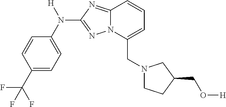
C1=CC(C(F)(F)F)=CC=C1N([H])C1=NN2C(=N1)C=CC=C2CN1CCC(CO[H])C1
